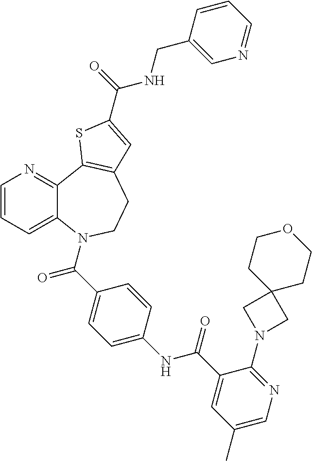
C1=CC=C2C(=N1)C1=C(CCN2C(C2=CC=C(NC(C3=CC(C)=CN=C3N3CC4(C3)CCOCC4)=O)C=C2)=O)C=C(C(=O)NCC2=CN=CC=C2)S1
